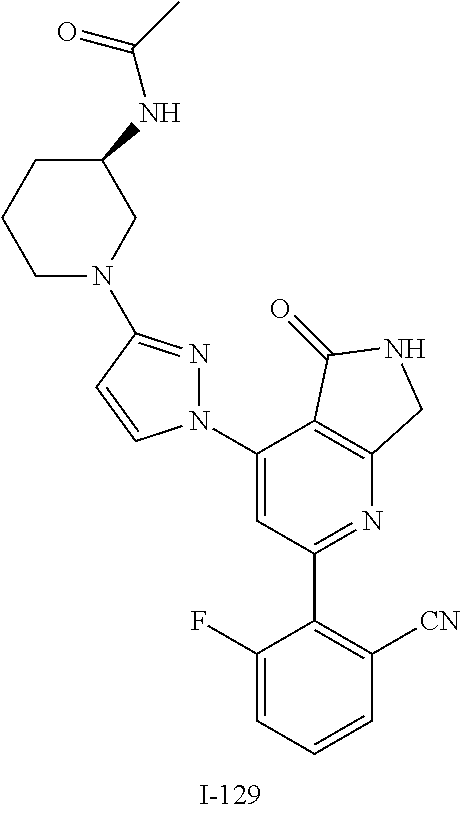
N1=C(C2=C([CN])C=CC=C2F)C=C(N2N=C(N3CC(NC(C)=O)CCC3)C=C2)C2=C1CNC2=O
